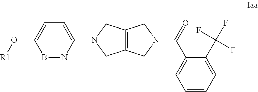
B1=NC(N2CC3=C(C2)CN(C(=O)C2=CC=CC=C2C(F)(F)F)C3)=CC=C1O[R1]
